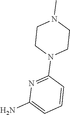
C1=CC(N2CCN(C)CC2)=NC(N)=C1
